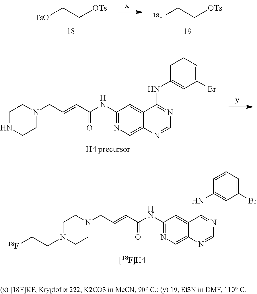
[18F]CC[OTs].[TsO]CC[OTs].C1NCCN(CC=CC(NC2=NC=C3C(=C2)C(NC2=CC(Br)=CCC2)=NC=N3)=O)C1.C1N(CC[18F])CCN(CC=CC(NC2=NC=C3C(=C2)C(NC2=CC(Br)=CC=C2)=NC=N3)=O)C1
